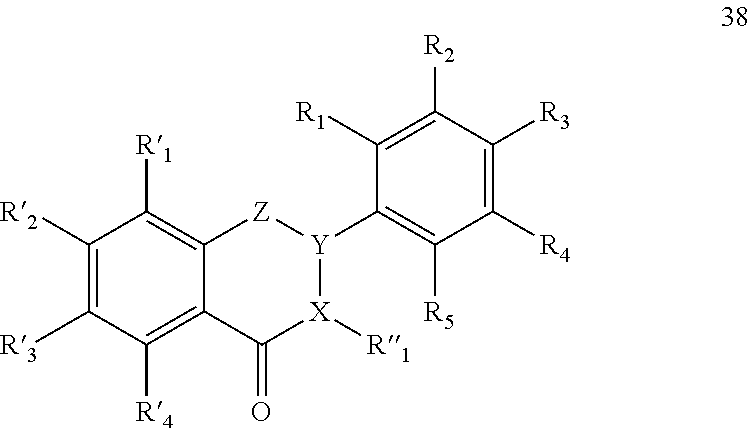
C1([R2])=C([R3])C([R4])=C2C(=C1[R1])[Z][Y](C1=C([R5])C([R4])=C([R3])C([R2])=C1[R1])[X]([R1])C2=O
